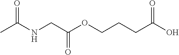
C(NCC(OCCCC(O)=O)=O)(C)=O
